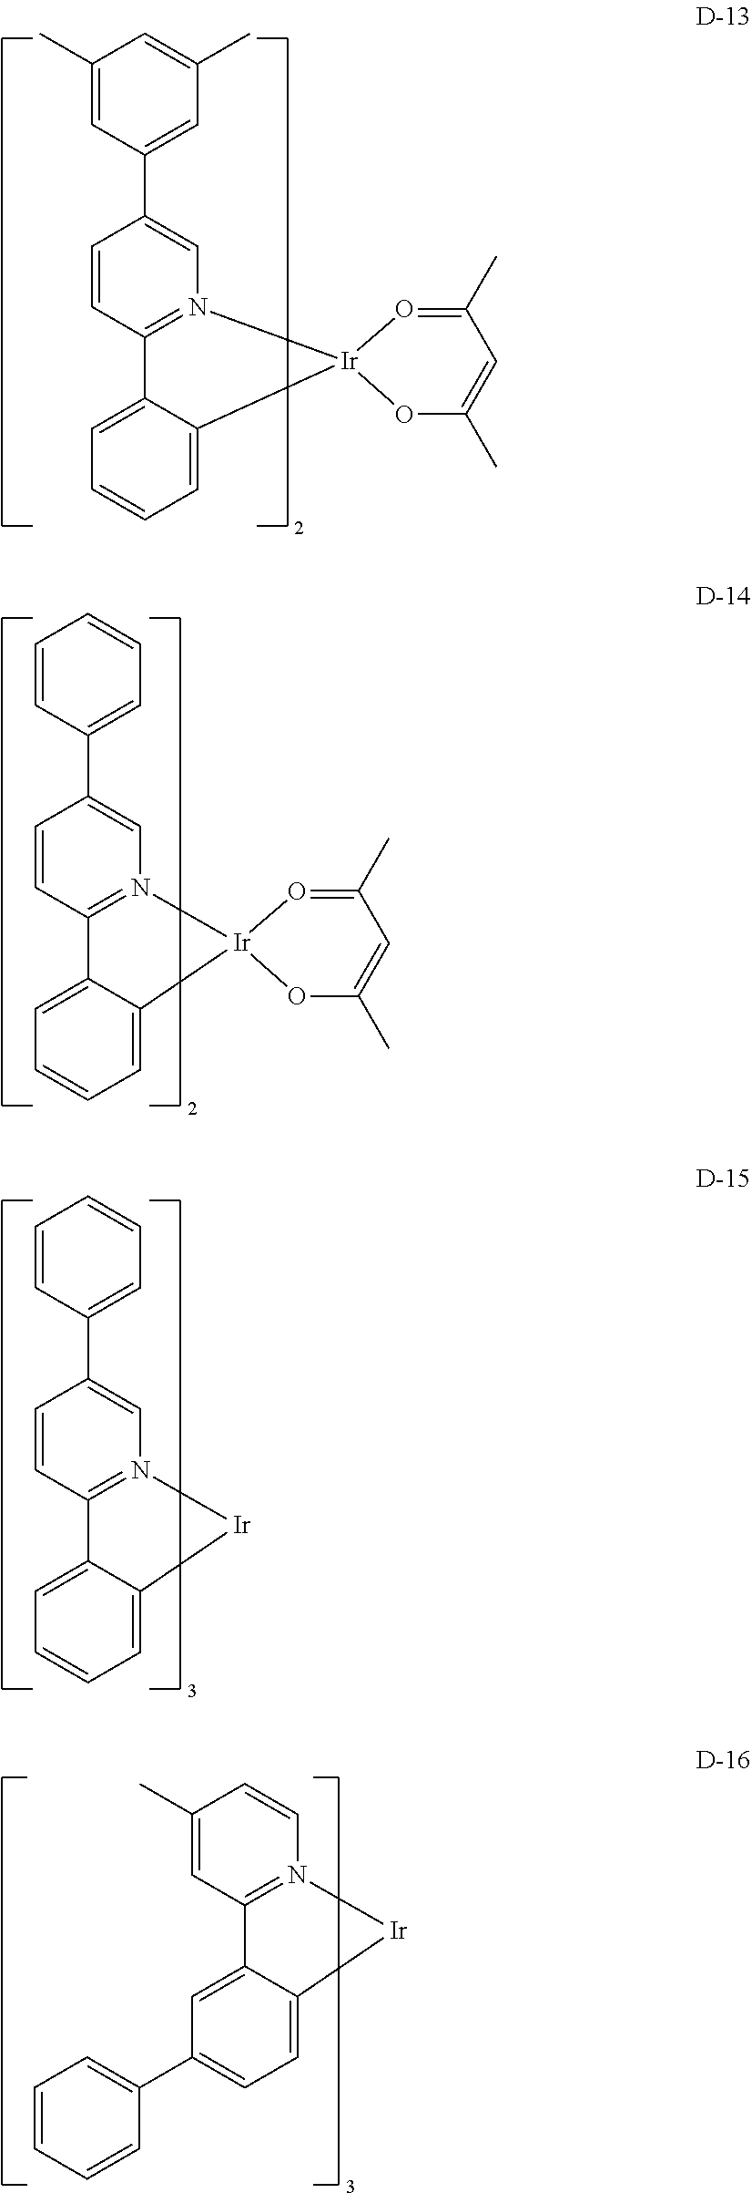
C1(C2=CC(C)=CC(C)=C2)=CN2=C(C=C1)C1=CC=CC=C1[Ir]21O=C(C)C=C(C)O1.C1(C2=CC=CC=C2)=CN2=C(C=C1)C1=CC=CC=C1[Ir]21O=C(C)C=C(C)O1.C1(C2=CC=CC=C2)=CN2=C(C=C1)C1=CC=CC=C1[Ir]2.C1=CN2=C(C=C1C)C1=CC(C3=CC=CC=C3)=CC=C1[Ir]2
